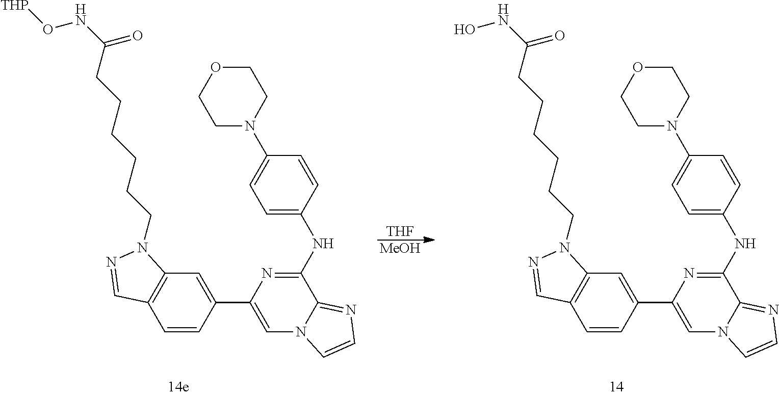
[THF].[MeOH].C1=CC(C2=CN3C(=NC=C3)C(NC3=CC=C(N4CCOCC4)C=C3)=N2)=CC2=C1C=NN2CCCCCCC(=O)NO[THP].C1=CC(C2=CN3C(=NC=C3)C(NC3=CC=C(N4CCOCC4)C=C3)=N2)=CC2=C1C=NN2CCCCCCC(=O)NO
